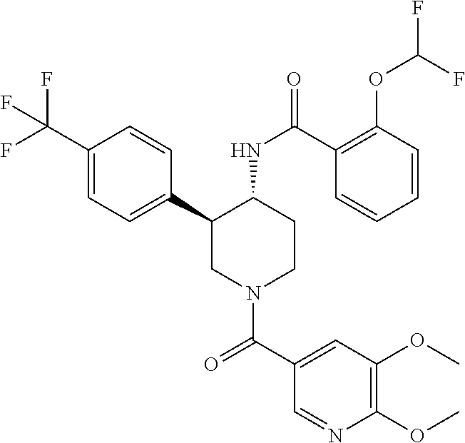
C1(C(F)(F)F)=CC=C(C2CN(C(C3=CC(OC)=C(OC)N=C3)=O)CCC2NC(=O)C2=C(OC(F)F)C=CC=C2)C=C1
